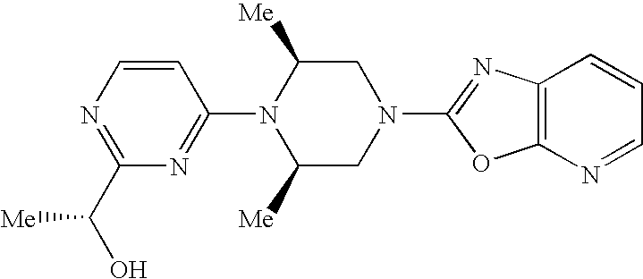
N1=C(C(O)[Me])N=C(N2C([Me])CN(C3=NC4=C(N=CC=C4)O3)CC2[Me])C=C1
